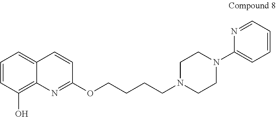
C1=CC(O)=C2C(=C1)C=CC(OCCCCN1CCN(C3=CC=CC=N3)CC1)=N2
